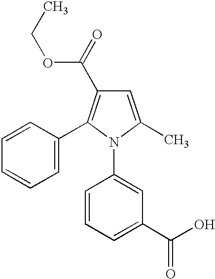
C1=C(C)N(C2=CC(C(=O)O)=CC=C2)C(C2=CC=CC=C2)=C1C(=O)OCC
